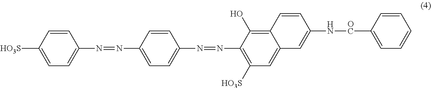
[HO3S]C1=CC=C(N=NC2=CC=C(N=NC3=C([HO3S])C=C4C(=C3O)C=CC(N[OC]C3=CC=CC=C3)=C4)C=C2)C=C1
